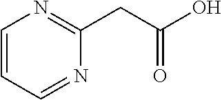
C1=CC=NC(CC(O)=O)=N1
